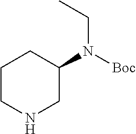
C1CNCC(N(CC)[Boc])C1
